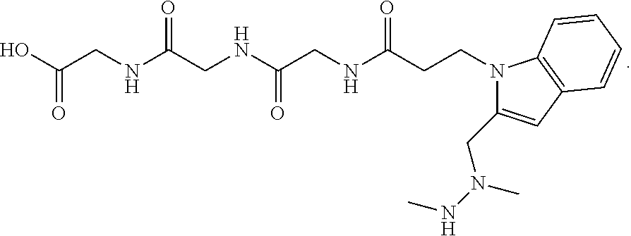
O=C(O)CNC(CNC(CNC(CCN1C(CN(NC)C)=CC2=C1C=CC=C2)=O)=O)=O
